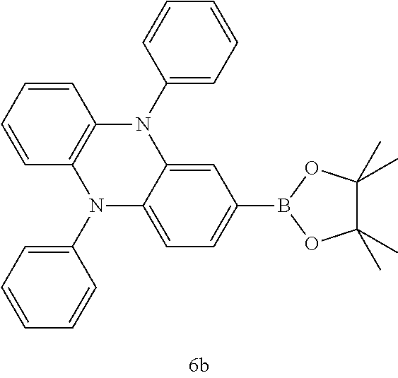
C1=CC=CC2=C1N(C1=CC=CC=C1)C1=CC(B3OC(C)(C)C(C)(C)O3)=CC=C1N2C1=CC=CC=C1
